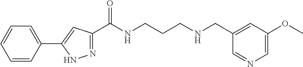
C1=CC(C2=CC(C(NCCCNCC3=CC(OC)=CN=C3)=O)=NN2)=CC=C1
